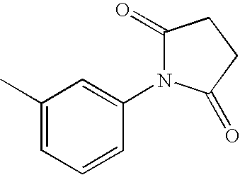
C1(C)=CC=CC(N2C(=O)CCC2=O)=C1
